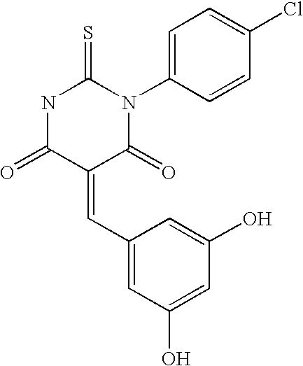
O=C1C(=CC2=CC(O)=CC(O)=C2)C(=O)N(C2=CC=C(Cl)C=C2)C(=S)N1
